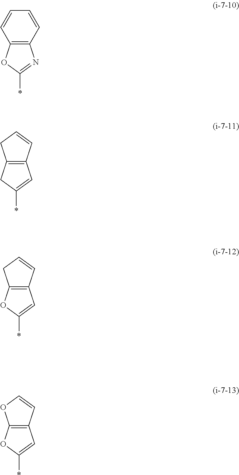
O1C(*)=NC2=C1C=CC=C2.C12=C(CC(*)=C1)CC=C2.C12=C(OC(*)=C1)CC=C2.C12=C(OC(*)=C1)OC=C2
